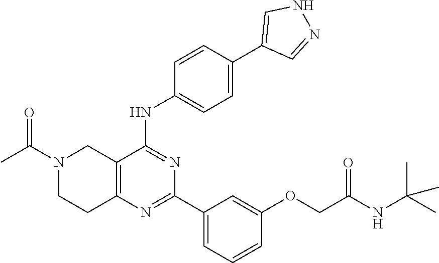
N1(C(C)=O)CCC2=C(C1)C(NC1=CC=C(C3=CNN=C3)C=C1)=NC(C1=CC=CC(OCC(NC(C)(C)C)=O)=C1)=N2
